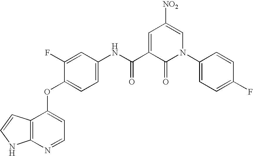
N(C(C1=CC([NO2])=CN(C2=CC=C(F)C=C2)C1=O)=O)C1=CC=C(OC2=CC=NC3=C2C=CN3)C(F)=C1
